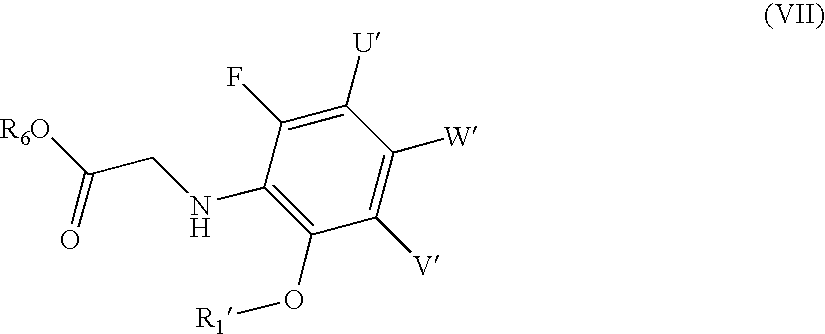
N(C1=C(O[R1])C([V])=C([W])C([U])=C1F)CC([R6O])=O
